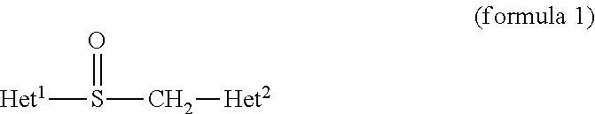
[Het1]S(C[Het2])=O
